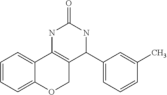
C1=CC=C2C(=C1)C1=C(CO2)C(C2=CC=CC(C)=C2)NC(=O)N1
